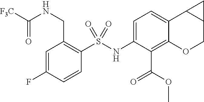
C1(NS(C2=C(CNC([F3C])=O)C=C(F)C=C2)(=O)=O)=CC=C2C(=C1C(=O)OC)OCC1C2C1
